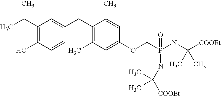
C1(C(C)C)=C(O)C=CC(CC2=C(C)C=C(OCP(NC([COOEt])(C)C)(=O)NC([COOEt])(C)C)C=C2C)=C1
